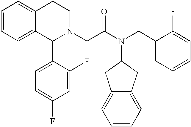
C1=CC=C2C(=C1)CCN(CC(N(CC1=CC=CC=C1F)C1CC3=CC=CC=C3C1)=O)C2C1=CC=C(F)C=C1F
